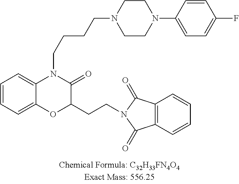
C1=CC=C2C(=C1)N(CCCCN1CCN(C3=CC=C(F)C=C3)CC1)C(=O)C(CCN1C(=O)C3=C(C1=O)C=CC=C3)O2
